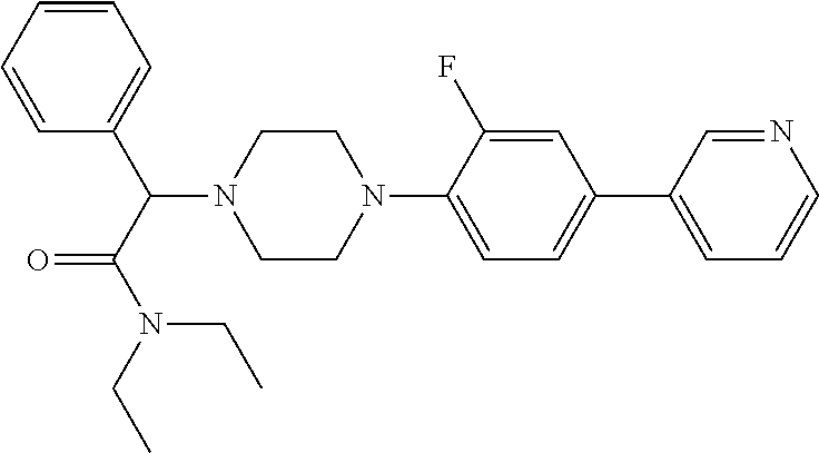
C1(C2=CC=C(N3CCN(C(C(N(CC)CC)=O)C4=CC=CC=C4)CC3)C(F)=C2)=CC=CN=C1
